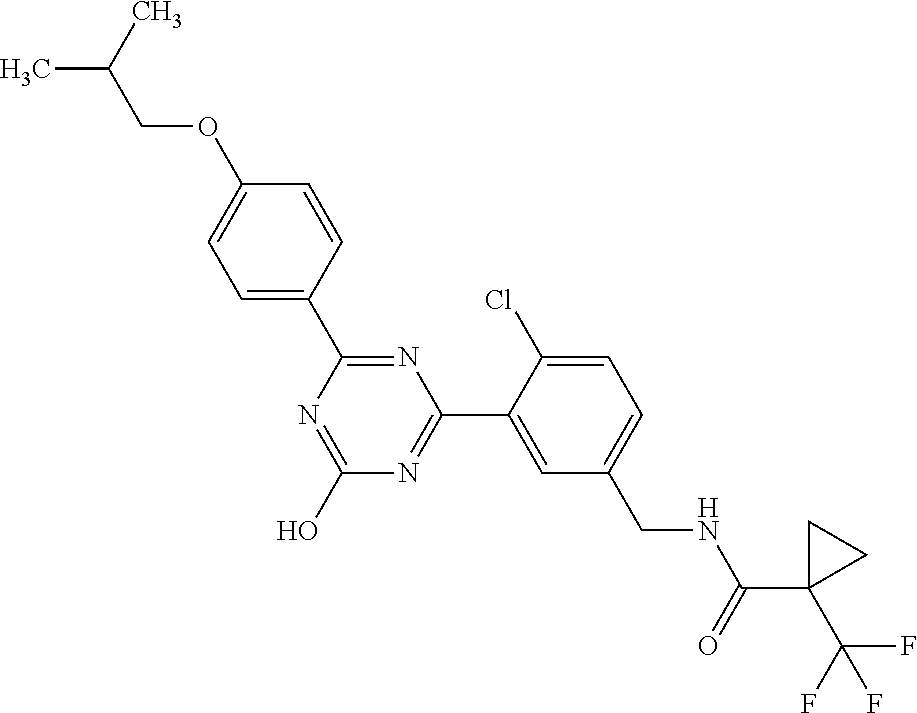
N1=C(O)N=C(C2=CC(CNC(C3(C(F)(F)F)CC3)=O)=CC=C2Cl)N=C1C1=CC=C(OCC(C)C)C=C1
